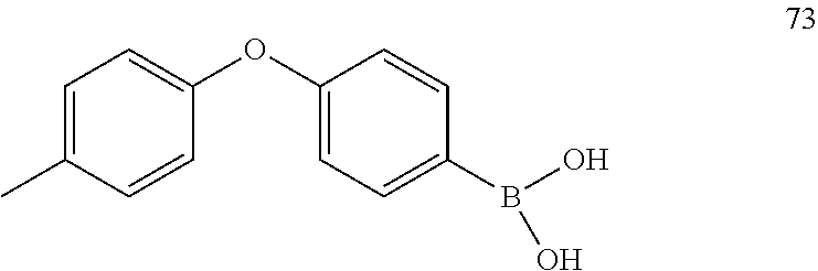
C1(OC2=CC=C(B(O)O)C=C2)=CC=C(C)C=C1
